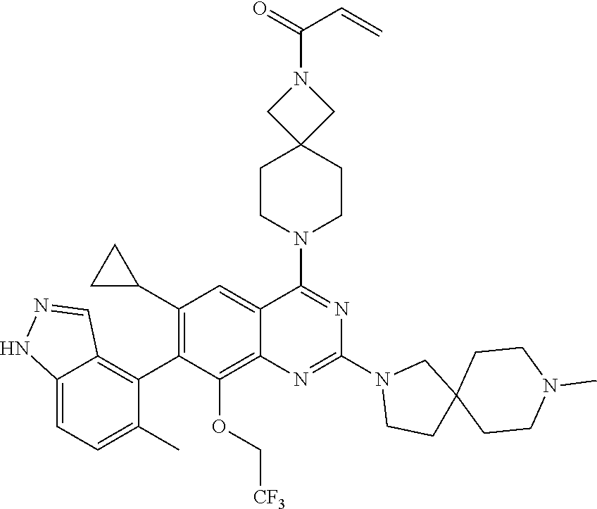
C12=CC=C(C)C(C3=C(C4CC4)C=C4C(=C3OC[CF3])N=C(N3CCC5(C3)CCN(C)CC5)N=C4N3CCC4(CC3)CN(C(=O)C=C)C4)=C1C=NN2
